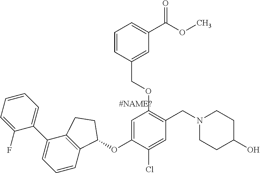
C1(F)=CC=CC=C1C1=CC=CC2=C1CCC2OC1=CC(OCC2=CC(C(OC)=O)=CC=C2)=C(CN2CCC(O)CC2)C=C1Cl
